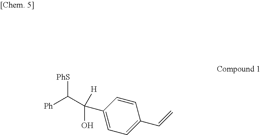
[PhS]C(C([H])(O)C1=CC=C(C=C)C=C1)[Ph]
